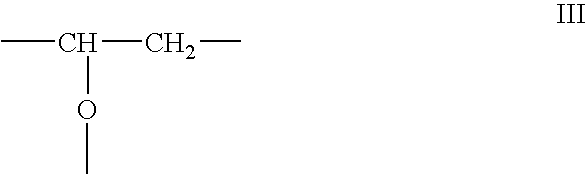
CC(CC)OC
